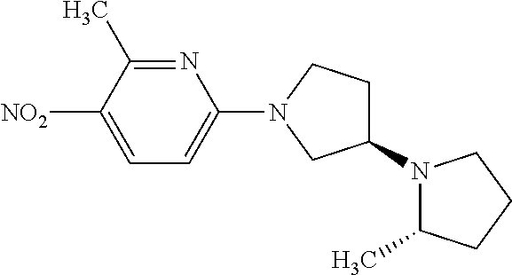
C1(N2CC(N3C(C)CCC3)CC2)=CC=C([NO2])C(C)=N1
